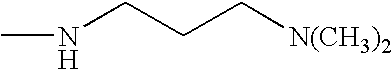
CNCCC[N(CH3)2]
